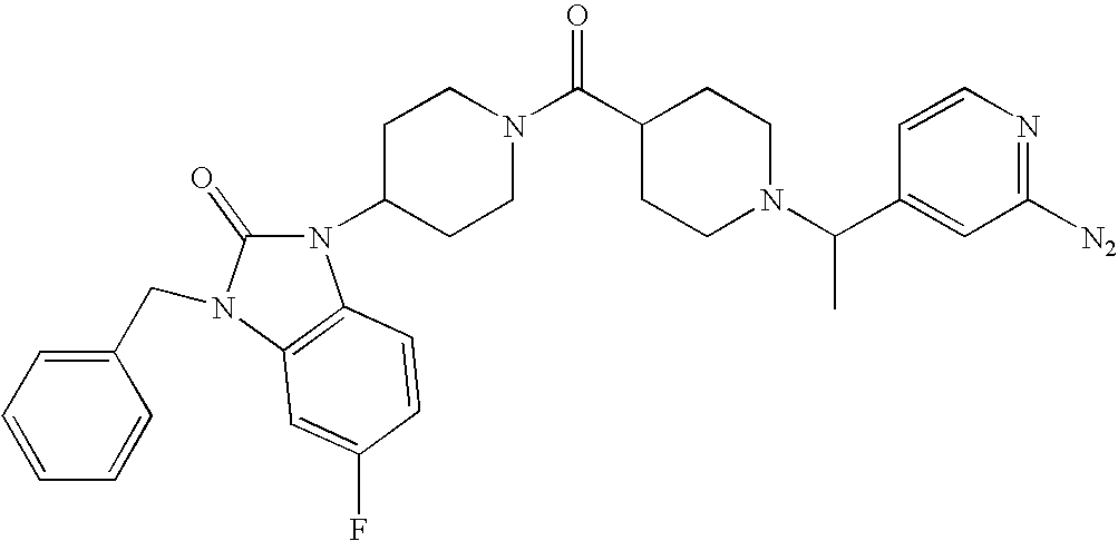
N1(C2CCN(C(=O)C3CCN(C(C4=CC([N2])=NC=C4)C)CC3)CC2)C(=O)N(CC2=CC=CC=C2)C2=C1C=CC(F)=C2
